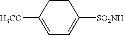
C1=CC([H3CO])=CC=C1[SO2NH]
